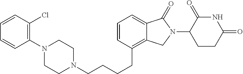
C(CCC1=C2C(=CC=C1)C(=O)N(C1C(=O)NC(=O)CC1)C2)CN1CCN(C2=C(Cl)C=CC=C2)CC1
